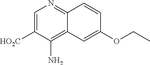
C12=C(N)C([HO2C])=CN=C1C=CC(OCC)=C2
